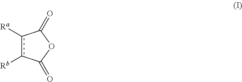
c1([Ra])c([Rb])C(=O)OC1=O
